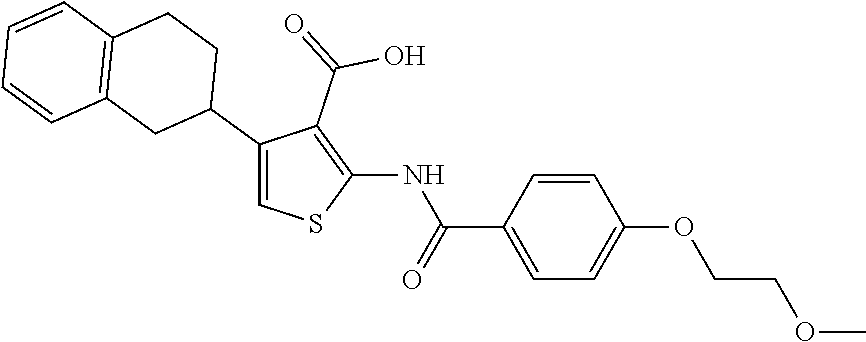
C1=CC(C(=O)NC2=C(C(=O)O)C(C3CCC4=C(C3)C=CC=C4)=CS2)=CC=C1OCCOC
